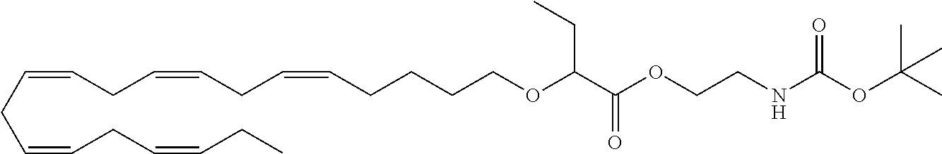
C(=CCC=CCC=CCCCCOC(C(OCCNC(OC(C)(C)C)=O)=O)CC)CC=CCC=CCC
